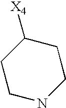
C1NCCC([X4])C1
